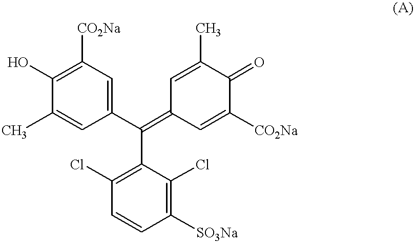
C1(C(=C2C=C([CO2Na])C(=O)C(C)=C2)C2=C(Cl)C=CC([SO3Na])=C2Cl)=CC([CO2Na])=C(O)C(C)=C1
